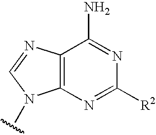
C12=C(N=CN1C)C(N)=NC([R2])=N2
